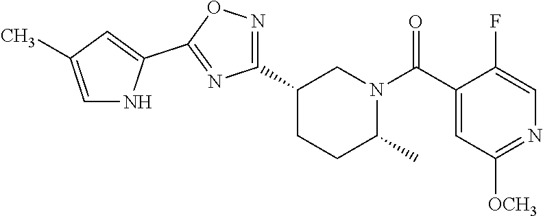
C1(C2=NOC(C3=CC(C)=CN3)=N2)CCC(C)N(C(C2=CC([OCH3])=NC=C2F)=O)C1
